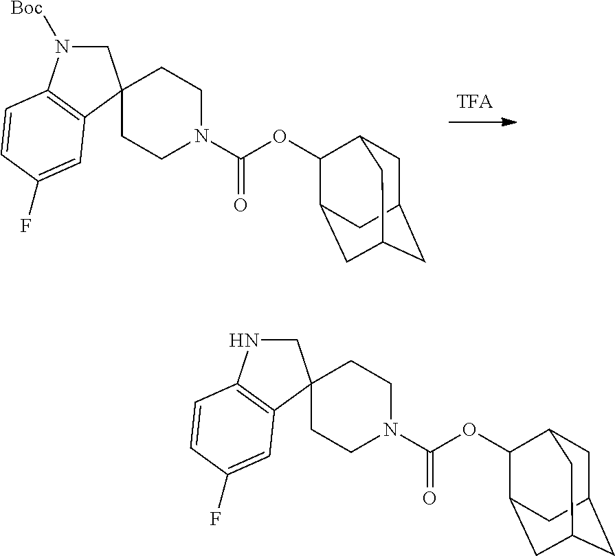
C1C2CC3CC(C(OC(N4CCC5(CC4)CN([Boc])C4=C5C=C(F)C=C4)=O)C1C3)C2.C1C2CC3CC(C(OC(N4CCC5(CC4)CNC4=C5C=C(F)C=C4)=O)C1C3)C2
